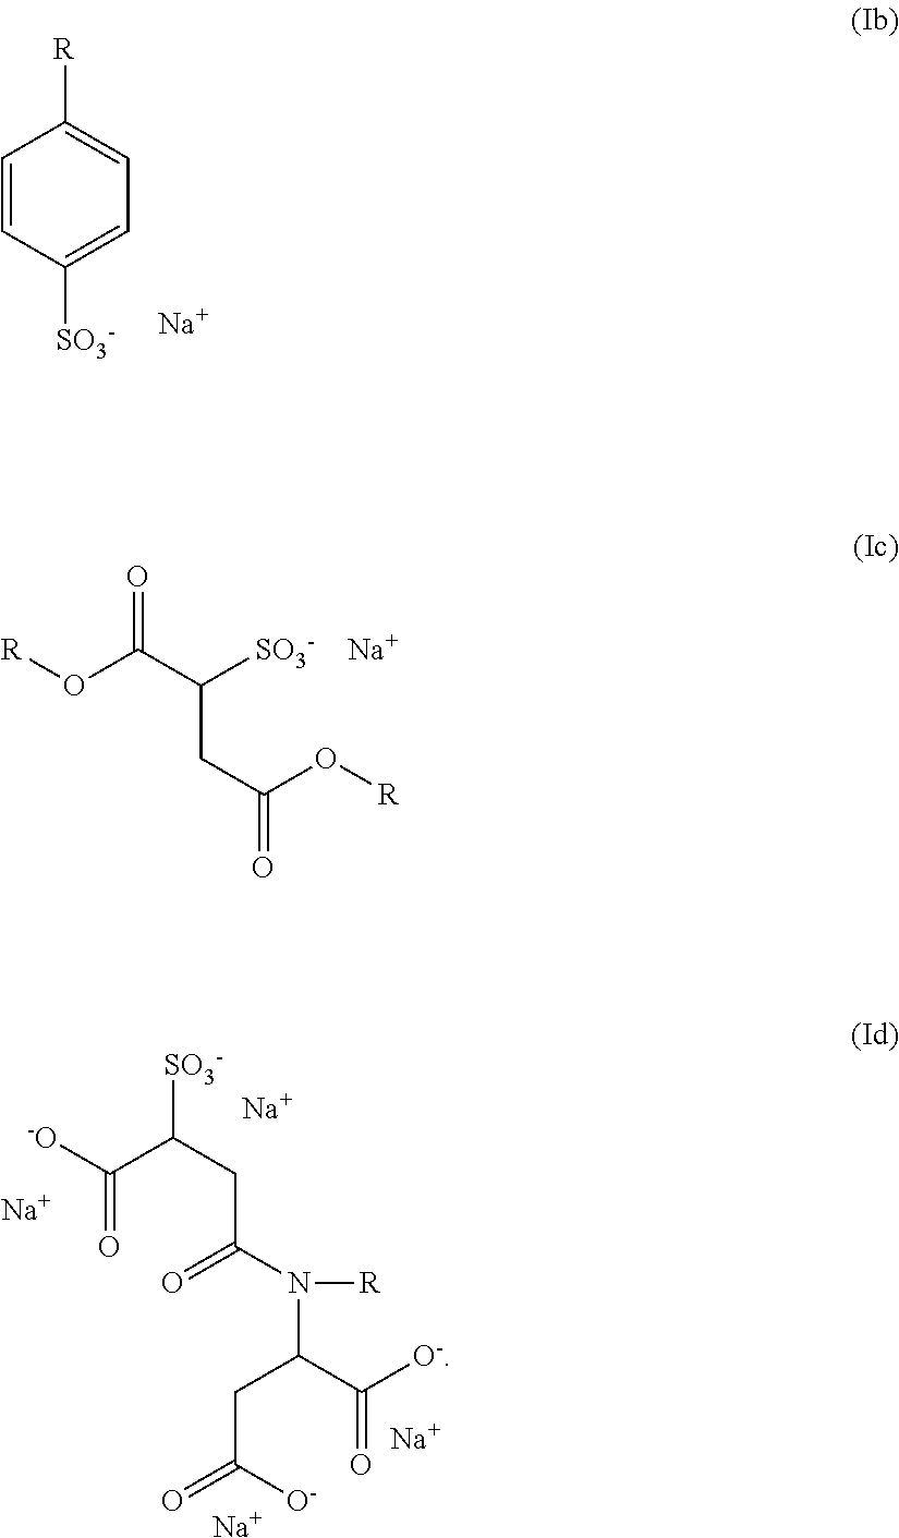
C1=CC([SO3-])=CC=C1[R].[Na].[R]OC(C([SO3-])CC(O[R])=O)=O.[Na].[-O]C(=O)C(CC(=O)N([R])C(C([O-])=O)CC(=O)[O-])[SO3-].[Na].[Na].[Na].[Na]
